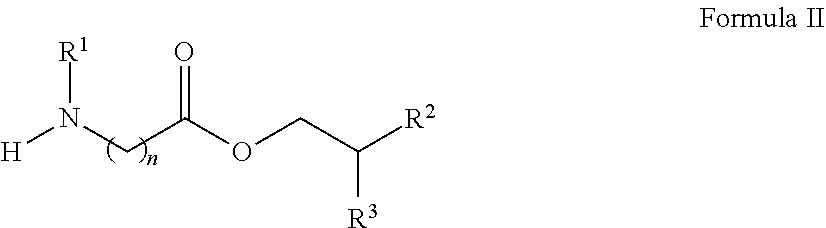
[R1]N(CC(=O)OCC([R2])[R3])[H]
